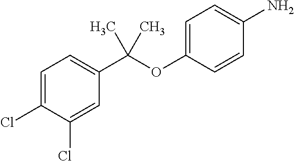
C1=C(Cl)C(Cl)=CC(C(OC2=CC=C(N)C=C2)(C)C)=C1
